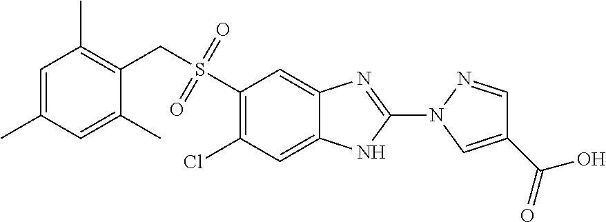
O=S(=O)(CC1=C(C)C=C(C)C=C1C)C1=C(Cl)C=C2C(=C1)N=C(N1C=C(C(=O)O)C=N1)N2
